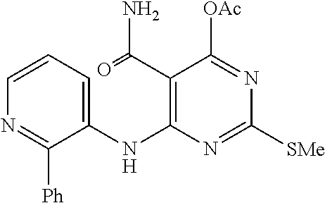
C1=CC=C(NC2=C(C(=O)N)C([OAc])=NC([SMe])=N2)C([Ph])=N1
